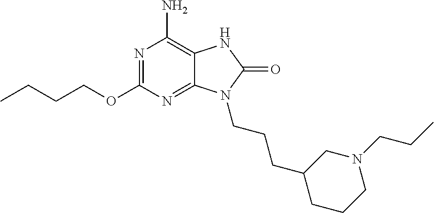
N1=C(OCCCC)N=C2C(=C1N)NC(=O)N2CCCC1CCCN(CCC)C1
